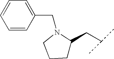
C1C(CC(C)C)N(CC2=CC=CC=C2)CC1
